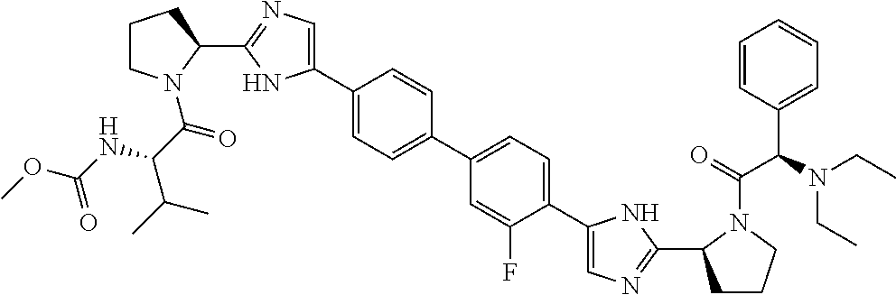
C1(C2=CN=C(C3CCCN3C(=O)C(NC(OC)=O)C(C)C)N2)=CC=C(C2=CC=C(C3=CN=C(C4CCCN4C(=O)C(N(CC)CC)C4=CC=CC=C4)N3)C(F)=C2)C=C1
